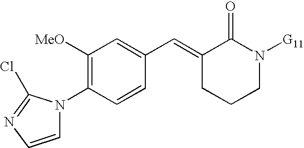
C1([MeO])=C(N2C=CN=C2Cl)C=CC(C=C2CCCN([G11])C2=O)=C1
